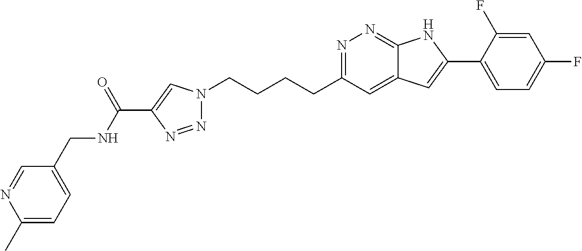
N1=C(CCCCN2N=NC(C(NCC3=CC=C(C)N=C3)=O)=C2)C=C2C(=N1)NC(C1=CC=C(F)C=C1F)=C2
